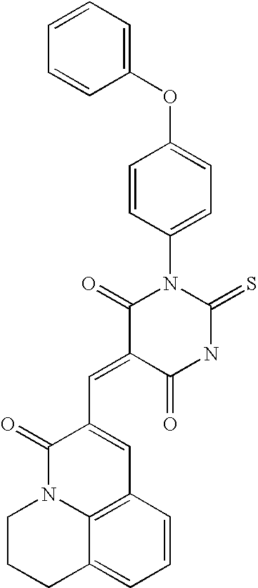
C1(OC2=CC=C(N3C(=O)C(=CC4=CC5=C6N(C4=O)CCCC6=CC=C5)C(=O)NC3=S)C=C2)=CC=CC=C1
